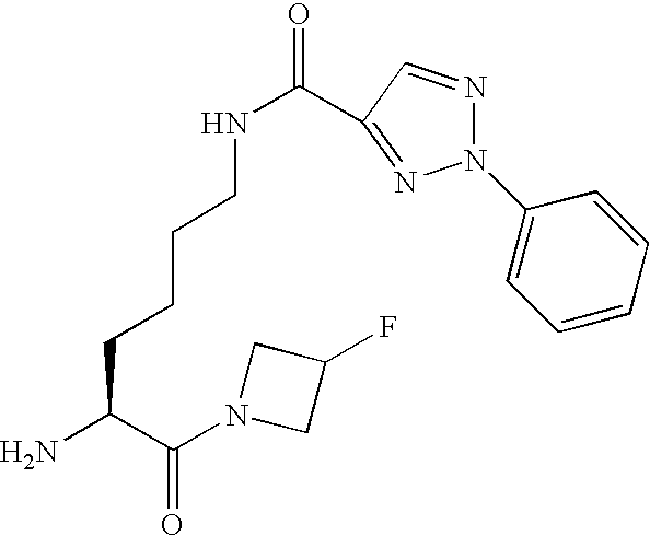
NC(C(=O)N1CC(F)C1)CCCCNC(=O)C1=NN(C2=CC=CC=C2)N=C1
